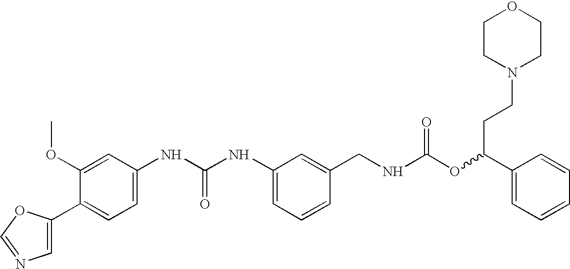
C1(C2=CC=C(NC(NC3=CC=CC(CNC(OC(C4=CC=CC=C4)CCN4CCOCC4)=O)=C3)=O)C=C2OC)=CN=CO1
